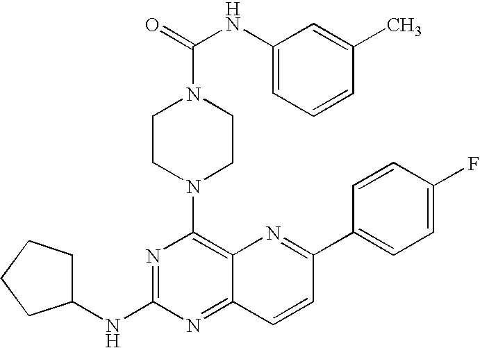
C12=C(N3CCN(C(=O)NC4=CC=CC(C)=C4)CC3)N=C(NC3CCCC3)N=C1C=CC(C1=CC=C(F)C=C1)=N2
